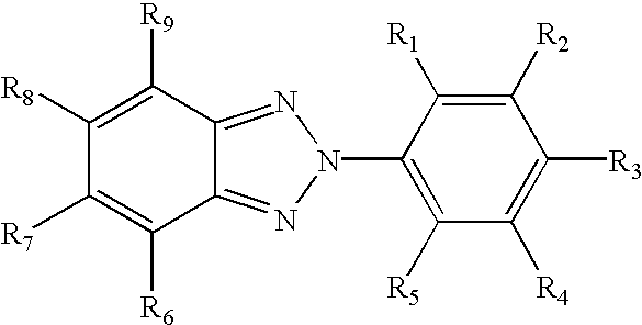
C1([R7])=C([R6])C2=NN(C3=C([R5])C([R4])=C([R3])C([R2])=C3[R1])N=C2C([R9])=C1[R8]
